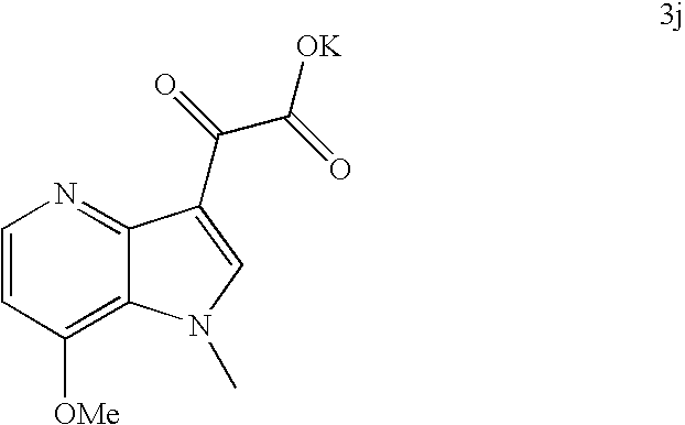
C1=CC([OMe])=C2C(=N1)C(C(=O)C(=O)[OK])=CN2C
